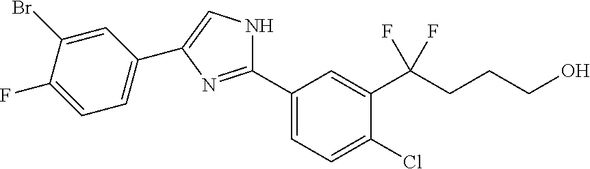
C1(C2=CC=C(Cl)C(C(CCCO)(F)F)=C2)=NC(C2=CC=C(F)C(Br)=C2)=CN1
